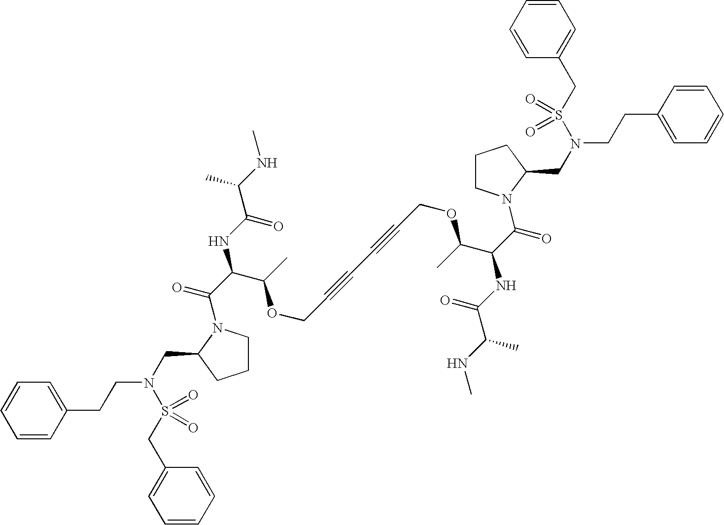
C1=CC=CC(CCN(CC2N(C(C(NC(C(NC)C)=O)C(C)OCC#CC#CCOC(C(C(=O)N3CCCC3CN(CCC3=CC=CC=C3)S(=O)(CC3=CC=CC=C3)=O)NC(C(NC)C)=O)C)=O)CCC2)S(CC2=CC=CC=C2)(=O)=O)=C1
